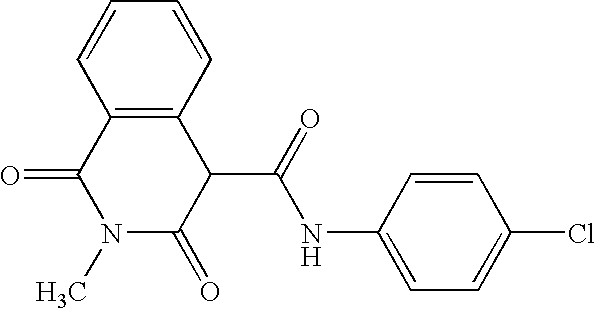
C1=CC(Cl)=CC=C1NC(C1C(=O)N(C)C(=O)C2=C1C=CC=C2)=O
